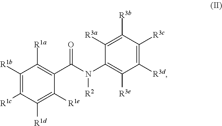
C1([R1b])=C([R1c])C([R1d])=C([R1e])C(C(N(C2=C([R3e])C([R3d])=C([R3c])C([R3b])=C2[R3a])[R2])=O)=C1[R1a]
